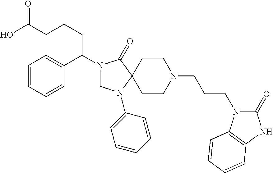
N1(C(C2=CC=CC=C2)CCCC(O)=O)CN(C2=CC=CC=C2)C2(C1=O)CCN(CCCN1C(=O)NC3=C1C=CC=C3)CC2
